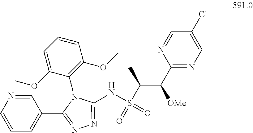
C1(N2C(C3=CC=CN=C3)=NN=C2NS(=O)(=O)C(C(C2=NC=C(Cl)C=N2)[OMe])C)=C(OC)C=CC=C1OC
